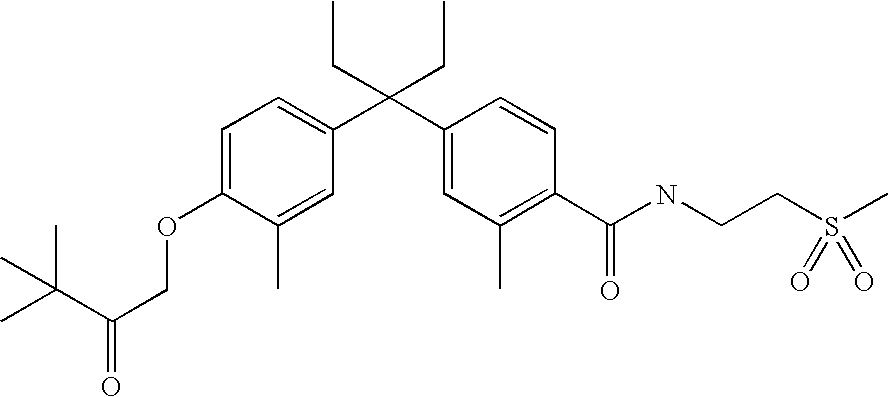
C1=C(C)C(OCC(C(C)(C)C)=O)=CC=C1C(C1=CC(C)=C(C(NCCS(C)(=O)=O)=O)C=C1)(CC)CC
